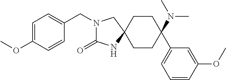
N1(CC2=CC=C(OC)C=C2)C(=O)NC2(C1)CCC(N(C)C)(C1=CC=CC(OC)=C1)CC2
